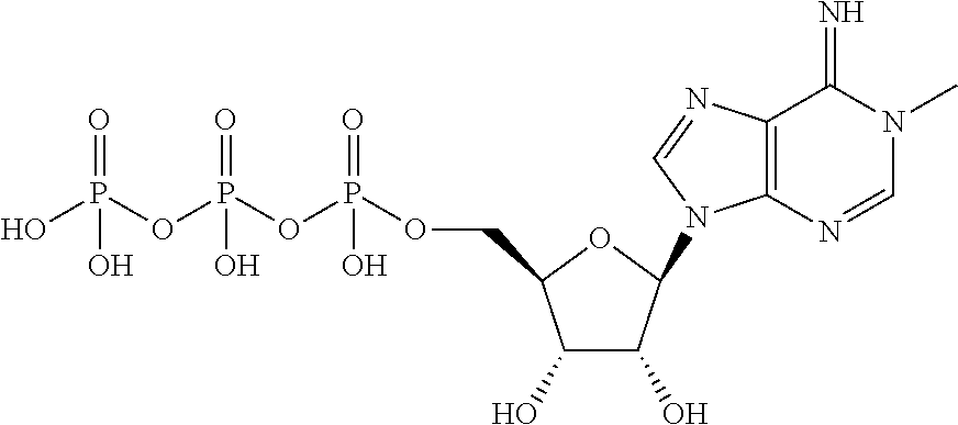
C1(O)C(O)C(N2C3=C(C(=N)N(C)C=N3)N=C2)OC1COP(OP(OP(O)(=O)O)(=O)O)(=O)O
